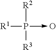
[R1]P([R2])(->O)[R3]
